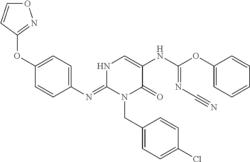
C1(N=C2N(CC3=CC=C(Cl)C=C3)C(=O)C(NC(=NC#N)OC3=CC=CC=C3)=CN2)=CC=C(OC2=NOC=C2)C=C1
